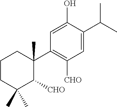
C1CC(C)(C)C([CHO])C(C)(C2=C([CHO])C=C(C(C)C)C(O)=C2)C1
